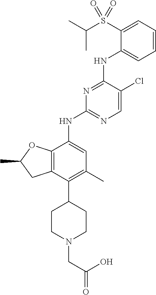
C1=CC=C(S(C(C)C)(=O)=O)C(NC2=NC(NC3=CC(C)=C(C4CCN(CC(=O)O)CC4)C4=C3OC(C)C4)=NC=C2Cl)=C1
